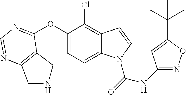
C12=C(C(OC3=CC=C4C(=C3Cl)C=CN4C(=O)NC3=NOC(C(C)(C)C)=C3)=NC=N1)CNC2
